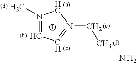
N1(C)=CC=N(CC)C1.[NTf2-]
